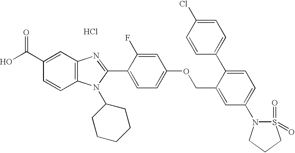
O=C(C1=CC2=C(C=C1)N(C1CCCCC1)C(C1=CC=C(OCC3=CC(N4S(=O)(=O)CCC4)=CC=C3C3=CC=C(Cl)C=C3)C=C1F)=N2)O.Cl
